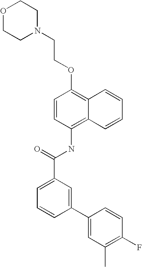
O1CCN(CCOC2=C3C(=C(NC(C4=CC=CC(C5=CC(C)=C(F)C=C5)=C4)=O)C=C2)C=CC=C3)CC1
